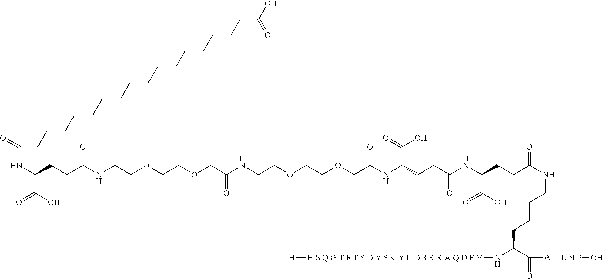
C(NC(C(=O)O)CCC(=O)NCCOCCOCC(=O)NCCOCCOCC(=O)NC(C(=O)O)CCC(=O)NC(C(=O)O)CCC(=O)NCCCCC(C(=O)[W L L N P]O)N[H S Q G T F T S D Y S K Y L D S R R A Q D F V][H])(=O)CCCCCCCCCCCCCCCCC(=O)O
